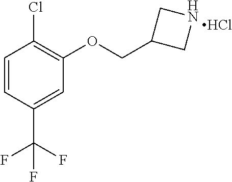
C1=CC(C(F)(F)F)=CC(OCC2CNC2)=C1Cl.Cl
